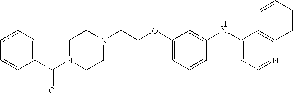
N1(CCOC2=CC=CC(NC3=CC(C)=NC4=C3C=CC=C4)=C2)CCN(C(C2=CC=CC=C2)=O)CC1
